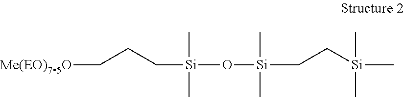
[Me(EO)75O]CCC[Si](C)(C)O[Si](C)(C)CC[Si](C)(C)C
